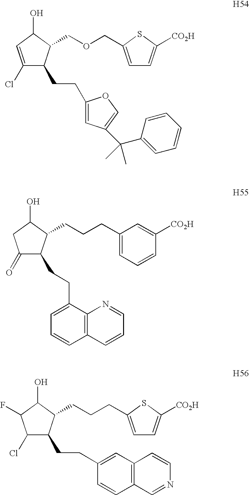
C1(Cl)=CC(O)C(COCC2=CC=C([CO2H])S2)C1CCC1=CC(C(C2=CC=CC=C2)(C)C)=CO1.C1(=O)C(CCC2=CC=CC3=C2N=CC=C3)C(CCCC2=CC=CC([CO2H])=C2)C(O)C1.C1(Cl)C(CCC2=CC3=C(C=C2)C=NC=C3)C(CCCC2=CC=C([CO2H])S2)C(O)C1F
